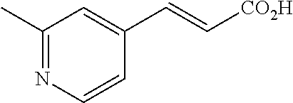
C1(C)=NC=CC(C=C[CO2H])=C1
